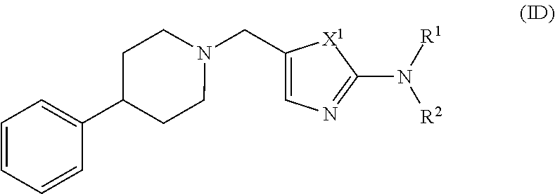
N1(CC2=CN=C(N([R1])[R2])[X1]2)CCC(C2=CC=CC=C2)CC1
